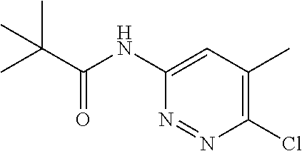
C1(NC(C(C)(C)C)=O)=CC(C)=C(Cl)N=N1
